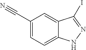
C1(C#N)=CC=C2C(=C1)C(I)=NN2
